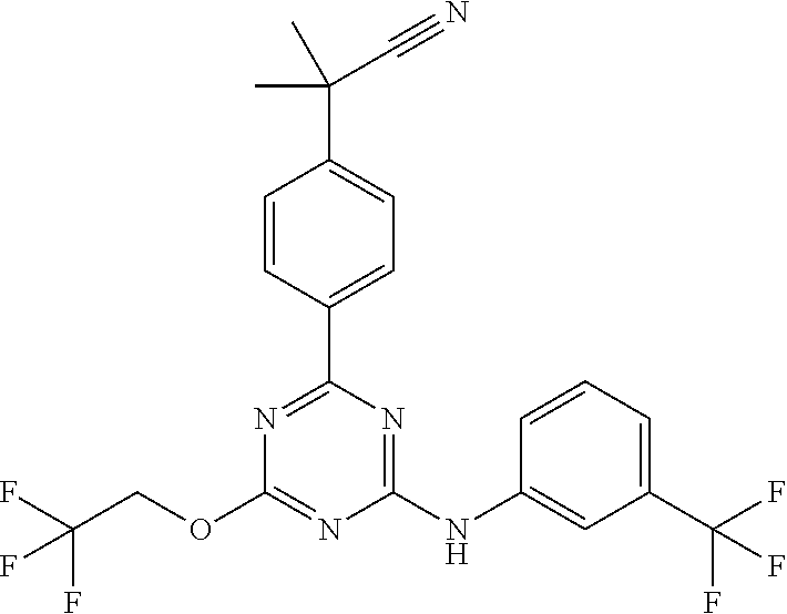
C1(C2=CC=C(C(C)(C#N)C)C=C2)=NC(OCC(F)(F)F)=NC(NC2=CC(C(F)(F)F)=CC=C2)=N1
